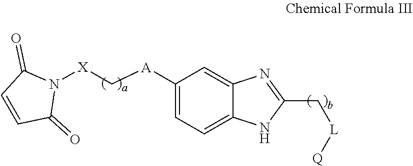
C1([A]C[X]N2C(=O)C=CC2=O)=CC=C2C(=C1)N=C(C[L][Q])N2
